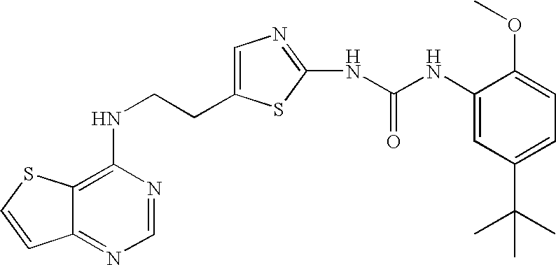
C(CNC1=C2C(=NC=N1)C=CS2)C1=CN=C(NC(=O)NC2=CC(C(C)(C)C)=CC=C2OC)S1
